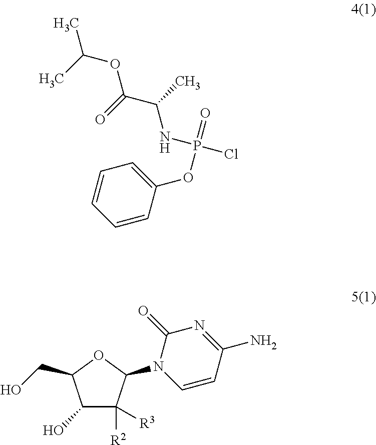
C1(O)C([R2])([R3])C(N2C=CC(N)=NC2=O)OC1CO.ClP(NC(C(=O)OC(C)C)C)(=O)OC1=CC=CC=C1
